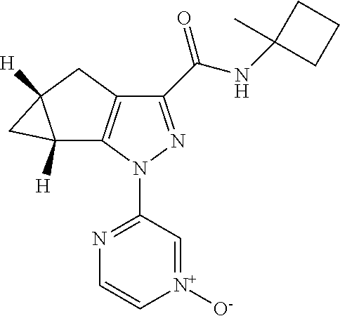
C1(C(NC2(C)CCC2)=O)=NN(C2=NC=C[N+]([O-])=C2)C2=C1CC1([H])C2([H])C1
